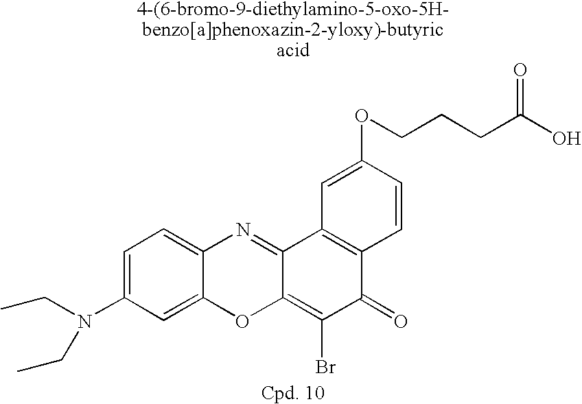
N(CC)(C1=CC=C2C(=C1)OC1=C(Br)C(=O)C3=C(C1=N2)C=C(OCCCC(O)=O)C=C3)CC
